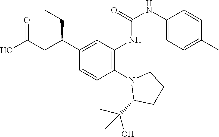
N1(C2=C(NC(NC3=CC=C(C)C=C3)=O)C=C(C(CC(O)=O)CC)C=C2)C(C(O)(C)C)CCC1
